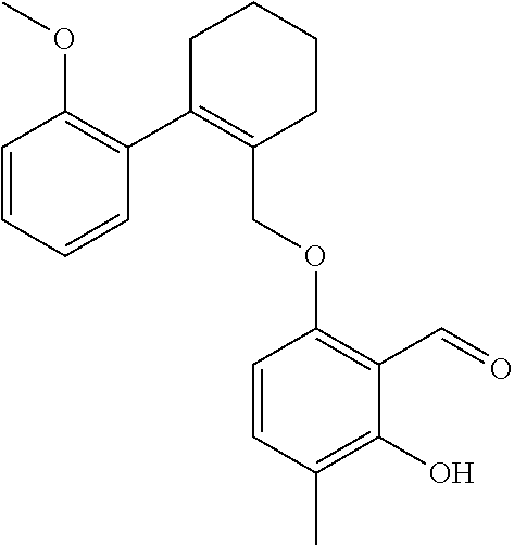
C1C(C2=C(OC)C=CC=C2)=C(COC2=C(C=O)C(O)=C(C)C=C2)CCC1
